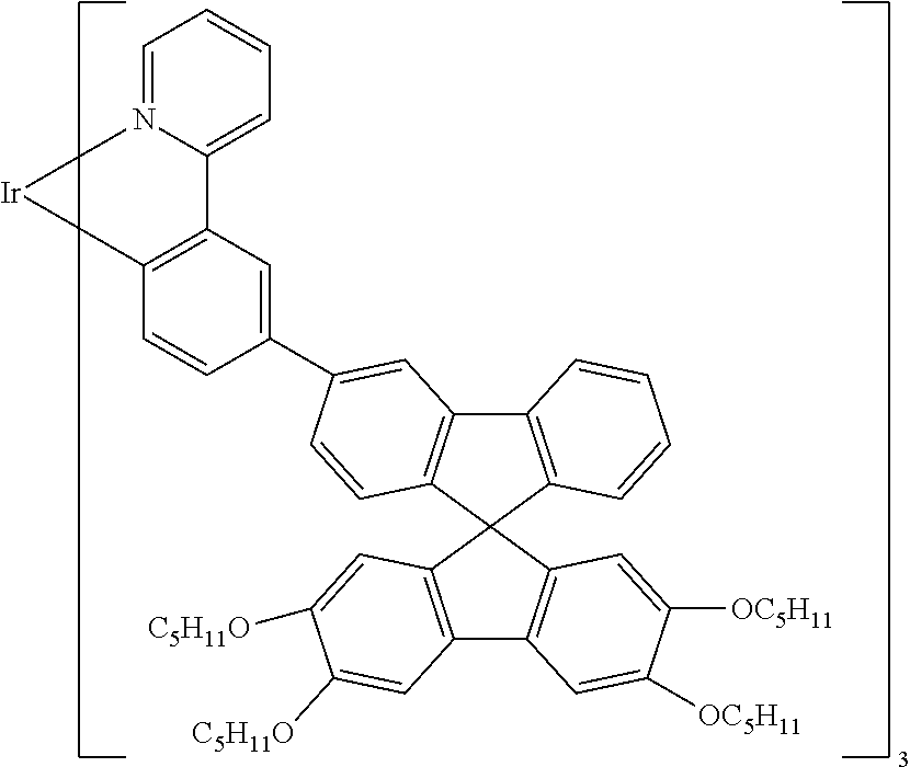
C1=N2C(=CC=C1)C1=C(C=CC(C3=CC4=C(C=C3)C3(C5=C4C=CC=C5)C4=C(C5=C3C=C([OC5H11])C([OC5H11])=C5)C=C([C5H11O])C([C5H11O])=C4)=C1)[Ir]2
